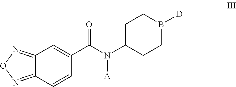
C1C(N(C(C2=CC3=NON=C3C=C2)=O)[A])CCB([D])C1
